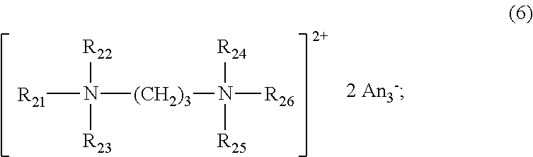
[R21]N([(CH2)3]N([R26])([R24])[R25])([R22])[R23]
